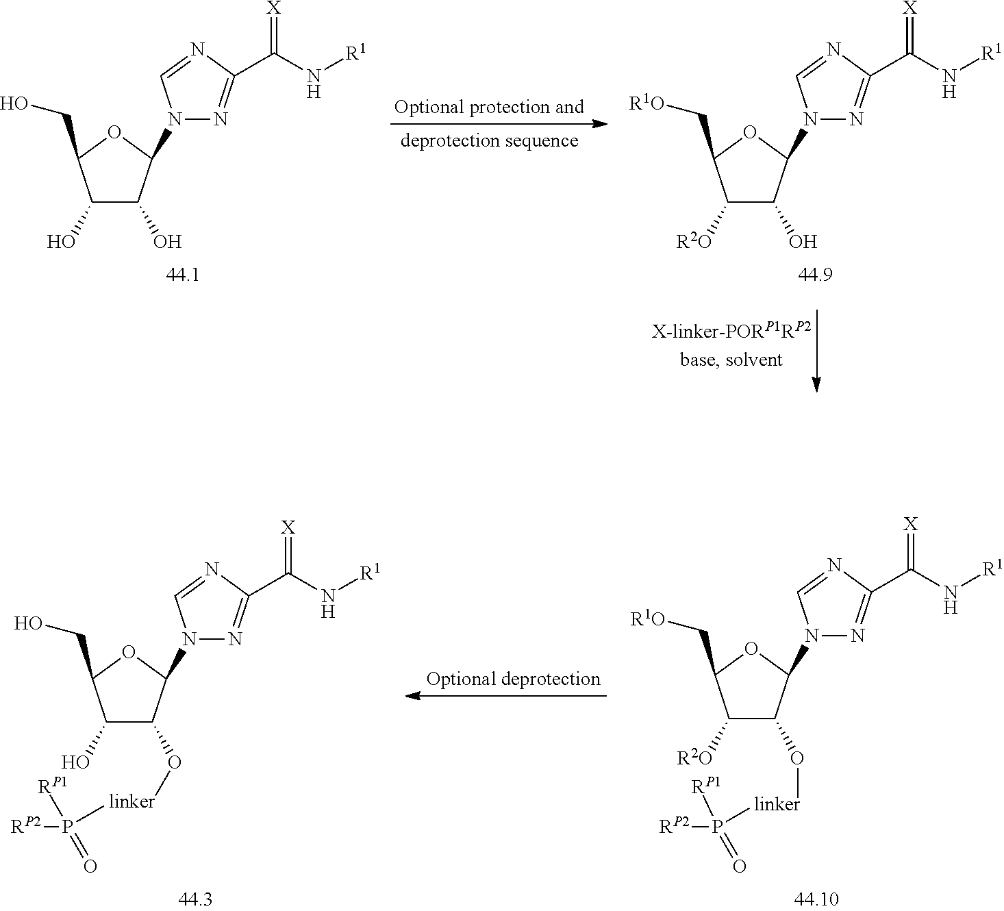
C1(O)C(O)C(N2N=C(C(N[R1])=[X])N=C2)OC1CO.C1([R2O])C(O)C(N2N=C(C(N[R1])=[X])N=C2)OC1C[R1O].C1(O)C(O[linker]P([RP2])([RP1])=O)C(N2N=C(C(N[R1])=[X])N=C2)OC1CO.C1([R2O])C(O[linker]P([RP2])([RP1])=O)C(N2N=C(C(N[R1])=[X])N=C2)OC1C[R1O]
